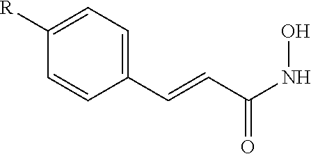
C1=CC(C=CC(NO)=O)=CC=C1[R]
